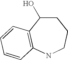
C1C(O)C2=C(NCC1)C=CC=C2
